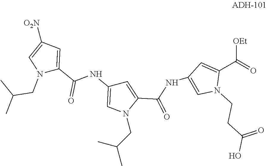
CC(CN1C(C(=O)NC2=CN(CCC(O)=O)C(C([OEt])=O)=C2)=CC(NC(C2=CC([O2N])=CN2CC(C)C)=O)=C1)C
